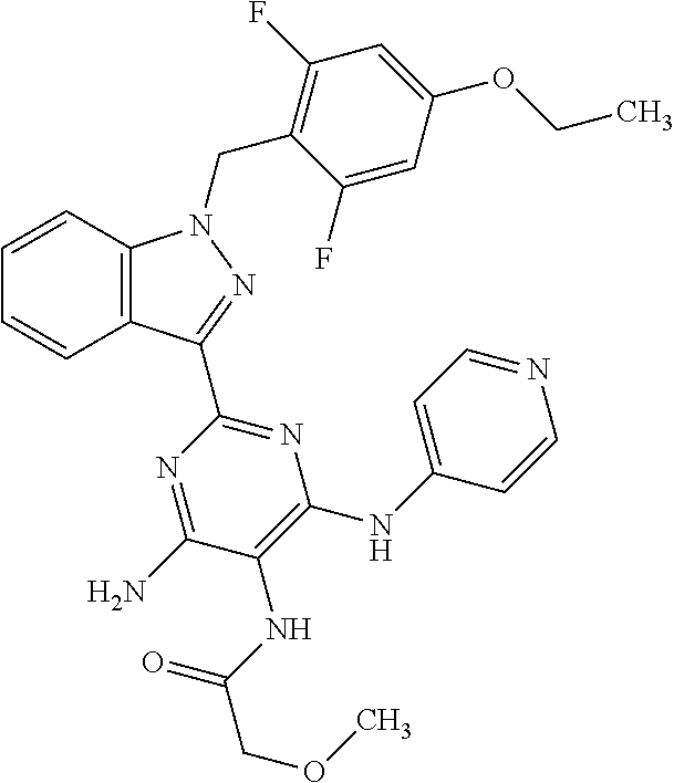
C1=CC2=C(C=C1)C(C1=NC(NC3=CC=NC=C3)=C(NC(COC)=O)C(N)=N1)=NN2CC1=C(F)C=C(OCC)C=C1F
